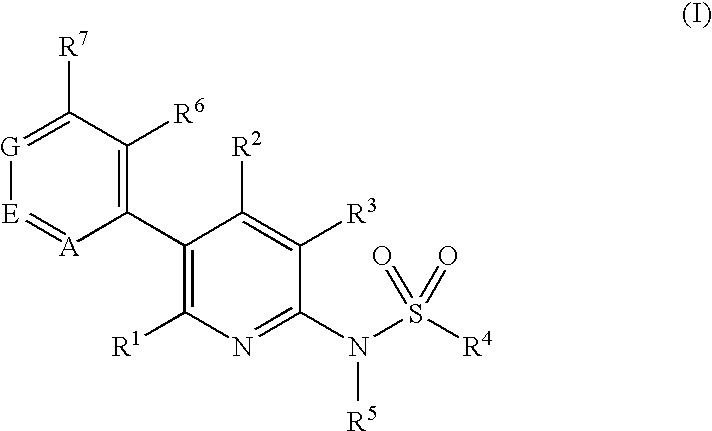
C1(C2=C([R1])N=C(N(S([R4])(=O)=O)[R5])C([R3])=C2[R2])=C([R6])C([R7])=[G][E]=[A]1
